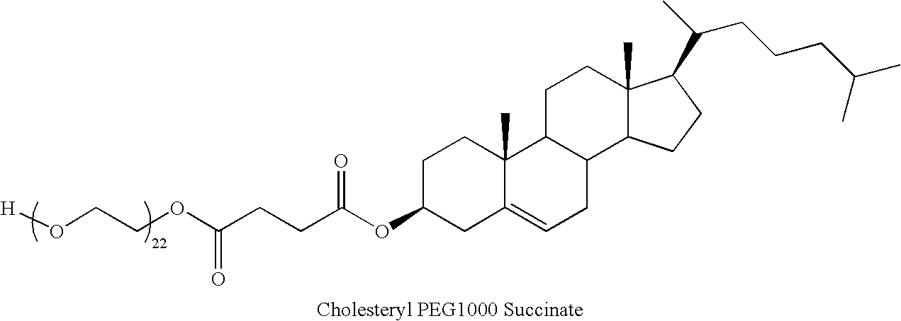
[H]OCCOC(CCC(OC1CC2=CCC3C(C2(C)CC1)CCC1(C)C3CCC1C(C)CCCC(C)C)=O)=O
